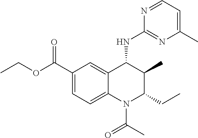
C1(C(=O)OCC)=CC=C2C(=C1)C(NC1=NC(C)=CC=N1)C(C)C(CC)N2C(=O)C
